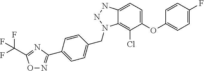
C1(OC2=CC=C(F)C=C2)=CC=C2C(=C1Cl)N(CC1=CC=C(C3=NOC(C(F)(F)F)=N3)C=C1)NN2
